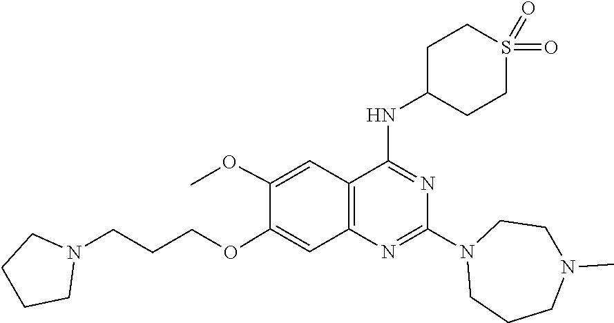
N1(C2=NC3=C(C=C(OC)C(OCCCN4CCCC4)=C3)C(NC3CCS(=O)(=O)CC3)=N2)CCN(C)CCC1
